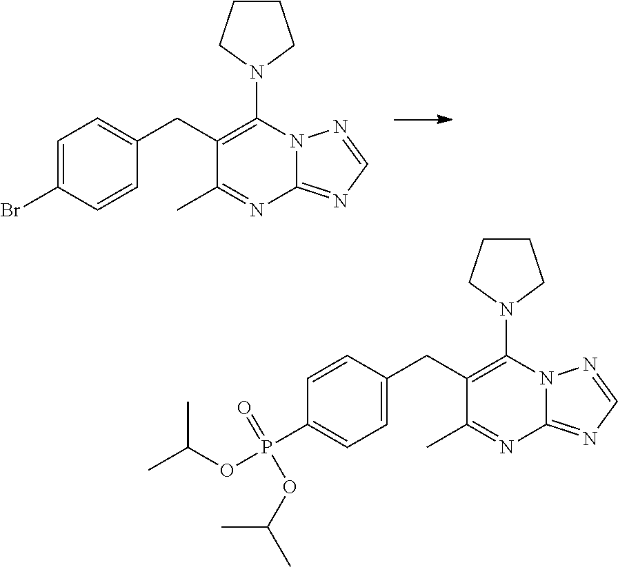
C1(Br)=CC=C(CC2=C(N3CCCC3)N3C(=NC=N3)N=C2C)C=C1.C1(P(OC(C)C)(=O)OC(C)C)=CC=C(CC2=C(N3CCCC3)N3C(=NC=N3)N=C2C)C=C1
